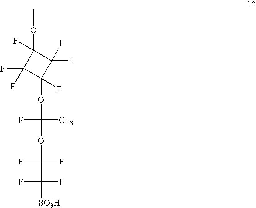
[SO3H]C(F)(F)C(F)(F)OC(F)([CF3])OC1(F)C(F)(F)C(OC)(F)C1(F)F
